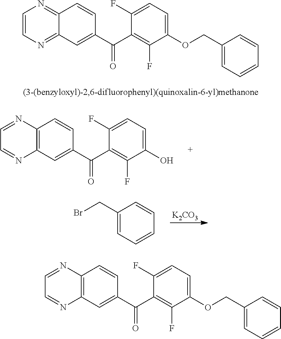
C1=CN=C2C(=N1)C=CC(C(C1=C(F)C(OCC3=CC=CC=C3)=CC=C1F)=O)=C2.C12=C(C=C(C(C3=C(F)C(O)=CC=C3F)=O)C=C1)N=CC=N2.[K2CO3].C1(CBr)=CC=CC=C1.C12=C(C=C(C(C3=C(F)C(OCC4=CC=CC=C4)=CC=C3F)=O)C=C1)N=CC=N2
